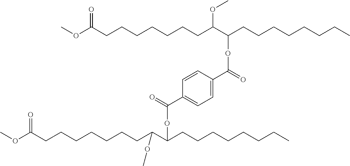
COC(CCCCCCCC(OC)C(CCCCCCCC)OC(=O)C1=CC=C(C(=O)OC(CCCCCCCC)C(CCCCCCCC(OC)=O)OC)C=C1)=O
